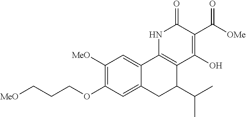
[MeO]CCCOC1=C([MeO])C=C2C(=C1)CC(C(C)C)C1=C2NC(=O)C(C(=O)[OMe])=C1O
